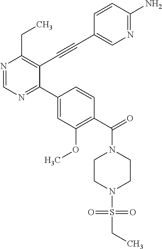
N1=CN=C(C2=CC(OC)=C(C(=O)N3CCN(S(=O)(CC)=O)CC3)C=C2)C(C#CC2=CN=C(N)C=C2)=C1CC
